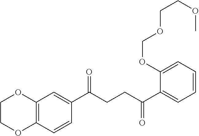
C1COC2=C(O1)C=C(C(CCC(C1=CC=CC=C1OCOCCOC)=O)=O)C=C2
